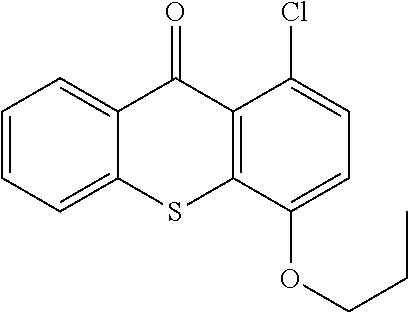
C12=C(C(=O)C3=CC=CC=C3S1)C(Cl)=CC=C2OCCC
